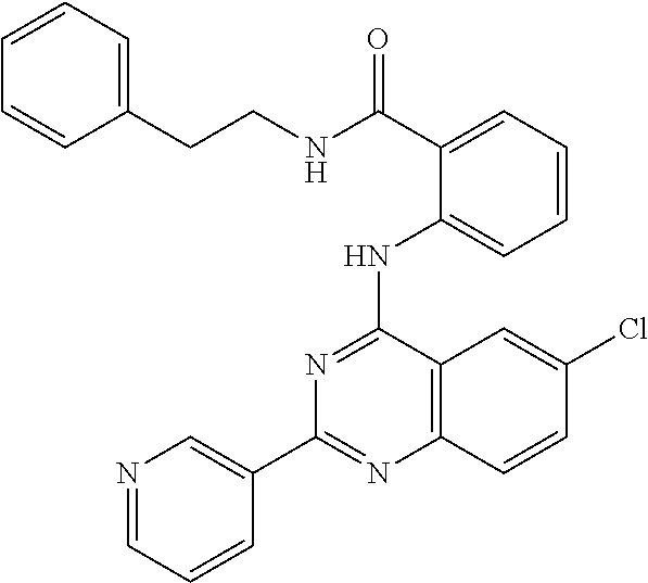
C1(C2=CN=CC=C2)=NC2=C(C(NC3=CC=CC=C3C(NCCC3=CC=CC=C3)=O)=N1)C=C(Cl)C=C2
